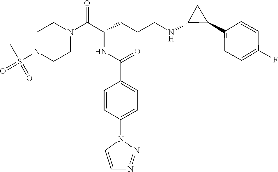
C1N(S(=O)(=O)C)CCN(C(C(CCCNC2C(C3=CC=C(F)C=C3)C2)NC(C2=CC=C(N3C=CN=N3)C=C2)=O)=O)C1
